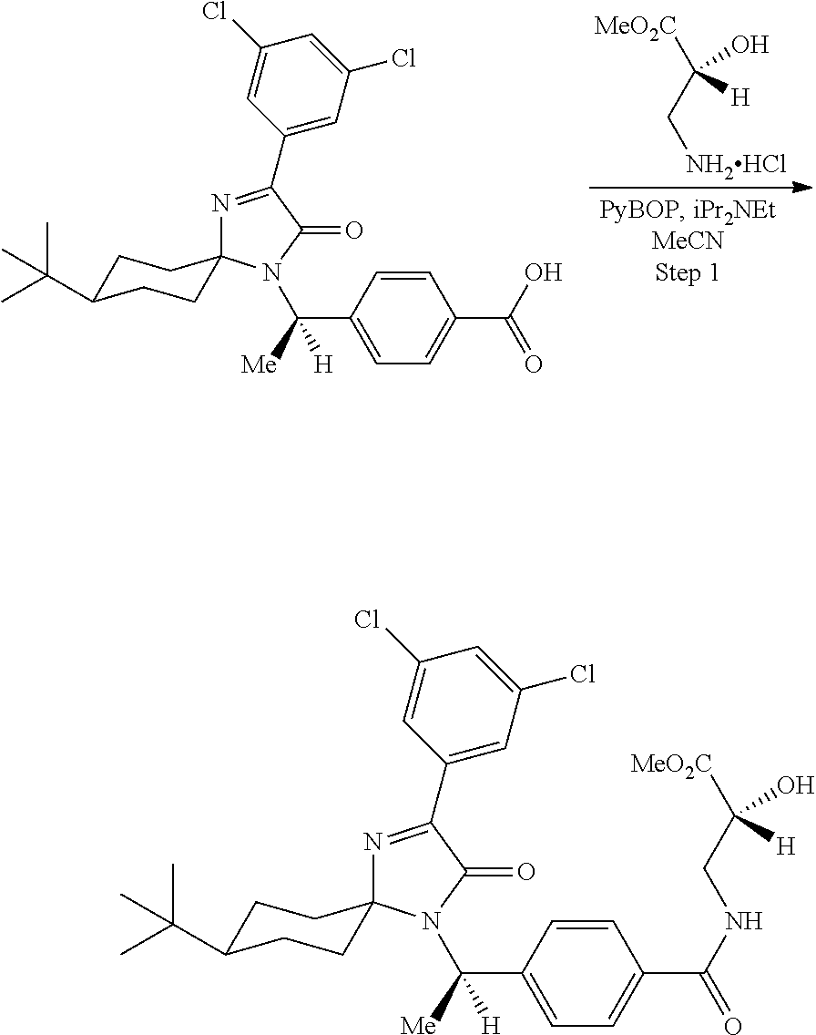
[MeO2C]C(C[NH2HCl])(O)[H].C1=CC(C([Me])([H])N2C(=O)C(C3=CC(Cl)=CC(Cl)=C3)=NC23CCC(C(C)(C)C)CC3)=CC=C1C(O)=O.C1=CC(C([Me])([H])N2C(=O)C(C3=CC(Cl)=CC(Cl)=C3)=NC23CCC(C(C)(C)C)CC3)=CC=C1C(NCC([MeO2C])(O)[H])=O
